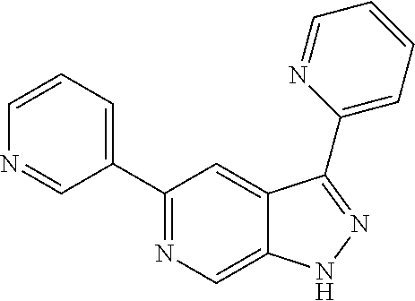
C1(C2=CC=CN=C2)=NC=C2C(=C1)C(C1=CC=CC=N1)=NN2
